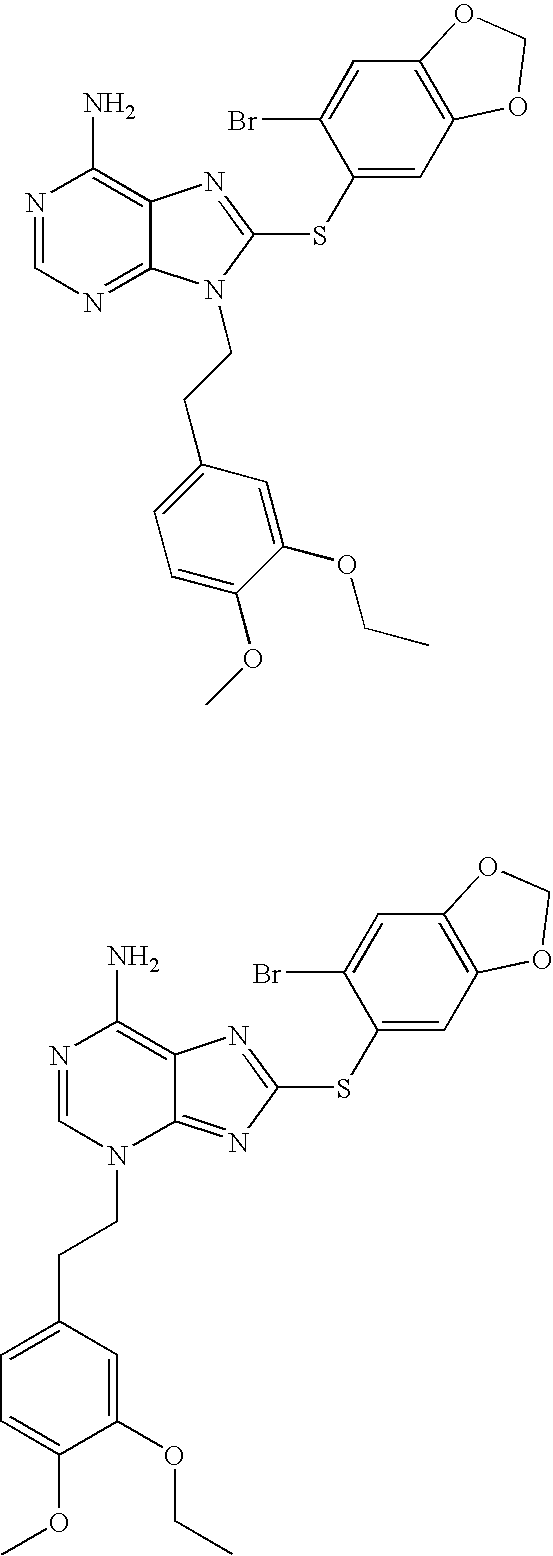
N1=CN=C2C(=C1N)N=C(SC1=CC3=C(C=C1Br)OCO3)N2CCC1=CC=C(OC)C(OCC)=C1.N1=CN(CCC2=CC=C(OC)C(OCC)=C2)C2=NC(SC3=CC4=C(C=C3Br)OCO4)=NC2=C1N
